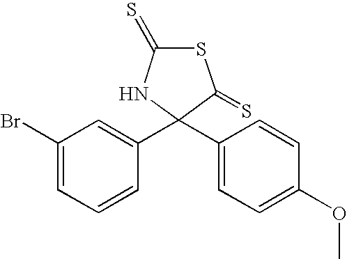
C1(Br)=CC=CC(C2(C3=CC=C(OC)C=C3)C(=S)SC(=S)N2)=C1
